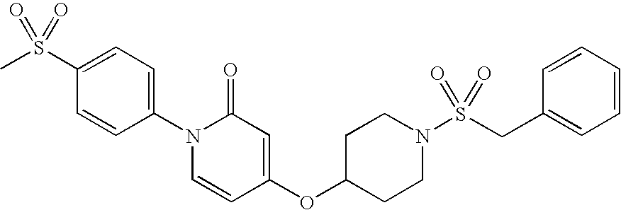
C1=C(S(C)(=O)=O)C=CC(N2C=CC(OC3CCN(S(CC4=CC=CC=C4)(=O)=O)CC3)=CC2=O)=C1
